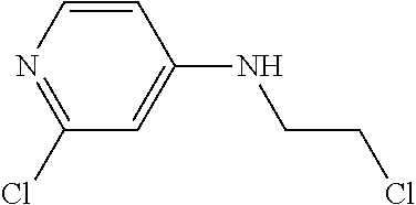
C1(NCCCl)=CC(Cl)=NC=C1
